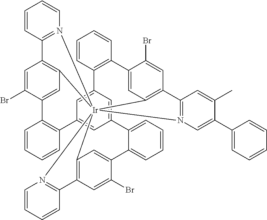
C12=C3C=C(Br)C(=C1)C1=CC=CC=C1C1=CC4=CC(=C1)C1=C(C=CC=C1)C1=CC5=C(C=C1Br)C1=N([Ir]256(C2=C(C=C(Br)C(=C2)C2=C4C=CC=C2)C2=N6C=C(C4=CC=CC=C4)C(C)=C2)N2=C3C=CC=C2)C=CC=C1
